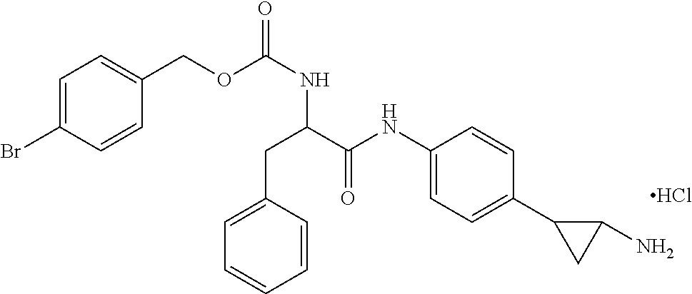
C1=C(Br)C=CC(COC(NC(CC2=CC=CC=C2)C(NC2=CC=C(C3CC3N)C=C2)=O)=O)=C1.Cl
